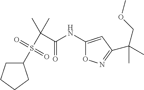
C1C(S(C(C(NC2=CC(C(COC)(C)C)=NO2)=O)(C)C)(=O)=O)CCC1
